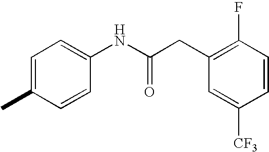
C1=CC(NC(CC2=C(F)C=CC([CF3])=C2)=O)=CC=C1C
